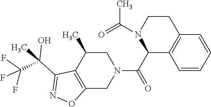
C12=C(C(C)CN(C(C3C4=C(CCN3C(=O)C)C=CC=C4)=O)C1)C(C(O)(C(F)(F)F)C)=NO2
